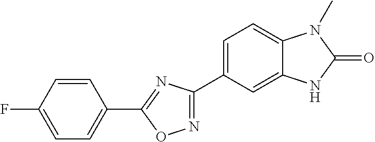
C1=CC(F)=CC=C1C1=NC(C2=CC=C3C(=C2)NC(=O)N3C)=NO1
